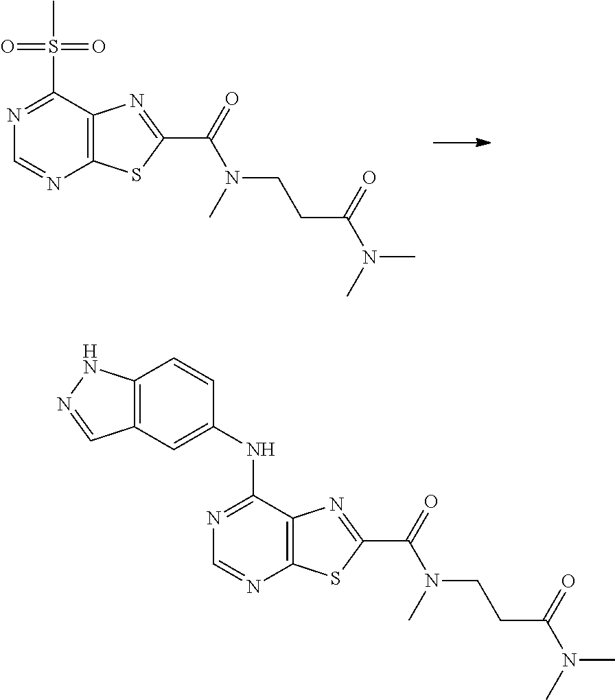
C12=C(C(S(=O)(C)=O)=NC=N1)N=C(C(=O)N(C)CCC(N(C)C)=O)S2.C12=C(C(NC3=CC4=C(C=C3)NN=C4)=NC=N1)N=C(C(=O)N(C)CCC(=O)N(C)C)S2
